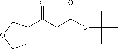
C(CC(OC(C)(C)C)=O)(=O)C1CCOC1
